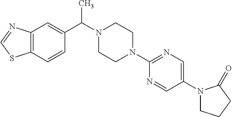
C12=C(C=C(C(C)N3CCN(C4=NC=C(N5CCCC5=O)C=N4)CC3)C=C1)N=CS2
